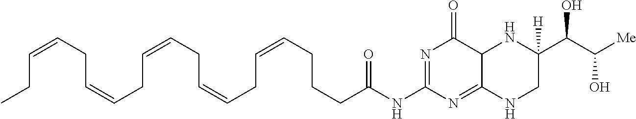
CCC=CCC=CCC=CCC=CCC=CCCCC(NC1=NC(=O)C2C(=N1)NCC(C(C([Me])O)O)([H])N2)=O
